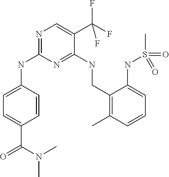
C1=C(C(=O)N(C)C)C=CC(NC2=NC=C(C(F)(F)F)C(NCC3=C(C)C=CC=C3NS(C)(=O)=O)=N2)=C1
